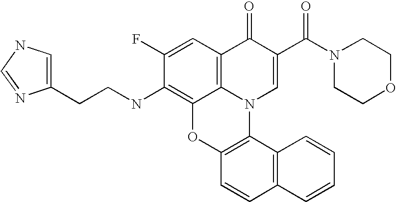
C1(F)=CC2=C3C(=C1NCCC1=CNC=N1)OC1=C(N3C=C(C(N3CCOCC3)=O)C2=O)C2=C(C=C1)C=CC=C2
